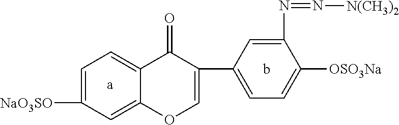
[a].b.C1=C([NaO3SO])C=C2C(=C1)C(=O)C(C1=CC=C([OSO3Na])C(N=N[N(CH3)2])=C1)=CO2
